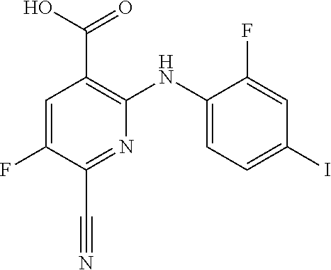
C1(F)=CC(I)=CC=C1NC1=C(C(O)=O)C=C(F)C(C#N)=N1
